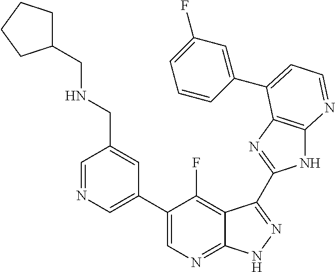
C1=NC=C(C2=CN=C3C(=C2F)C(C2=NC4=C(N2)N=CC=C4C2=CC(F)=CC=C2)=NN3)C=C1CNCC1CCCC1
